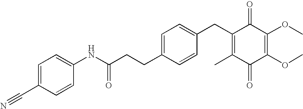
C1(=O)C(C)=C(CC2=CC=C(CCC(=O)NC3=CC=C(C#N)C=C3)C=C2)C(=O)C(OC)=C1OC
